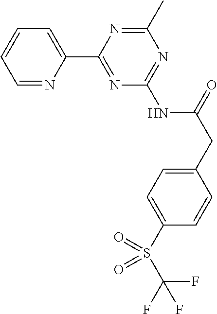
C1=NC(C2=NC(NC(CC3=CC=C(S(C(F)(F)F)(=O)=O)C=C3)=O)=NC(C)=N2)=CC=C1
